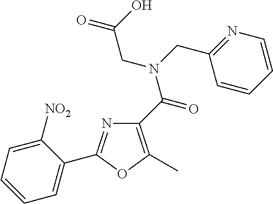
N1=C(C2=CC=CC=C2[NO2])OC(C)=C1C(N(CC1=NC=CC=C1)CC(=O)O)=O
